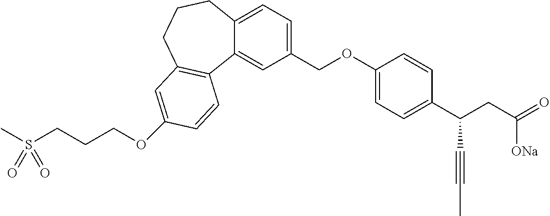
O(C1=CC2=C(C3=CC(COC4=CC=C(C(CC(=O)[ONa])C#CC)C=C4)=CC=C3CCC2)C=C1)CCCS(C)(=O)=O
